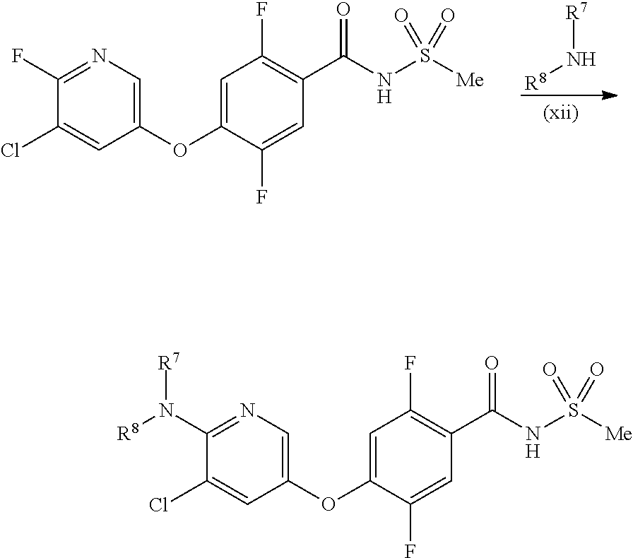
C1=C(OC2=CN=C(N([R8])[R7])C(Cl)=C2)C(F)=CC(C(NS([Me])(=O)=O)=O)=C1F.C1=C(OC2=CN=C(F)C(Cl)=C2)C(F)=CC(C(NS([Me])(=O)=O)=O)=C1F.[R7]N[R8]
